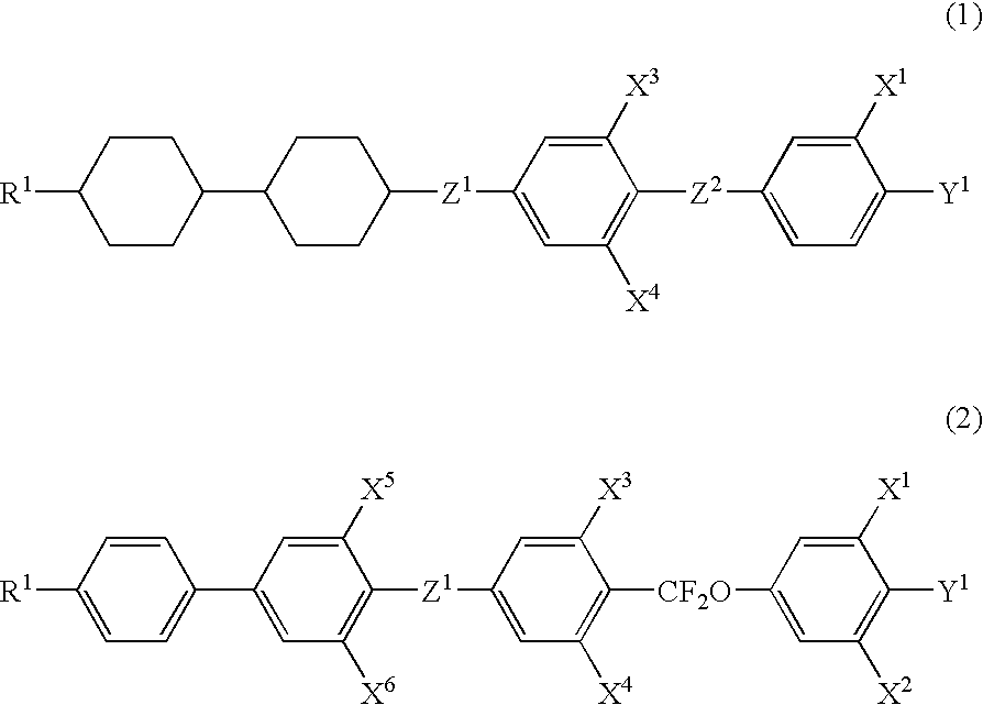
C1CC(C2CCC([Z1]C3=CC([X4])=C([Z2]C4=CC=C([Y1])C([X1])=C4)C([X3])=C3)CC2)CCC1[R1].[R1]C1=CC=C(C2=CC([X6])=C([Z1]C3=CC([X4])=C([CF2O]C4=CC([X2])=C([Y1])C([X1])=C4)C([X3])=C3)C([X5])=C2)C=C1
